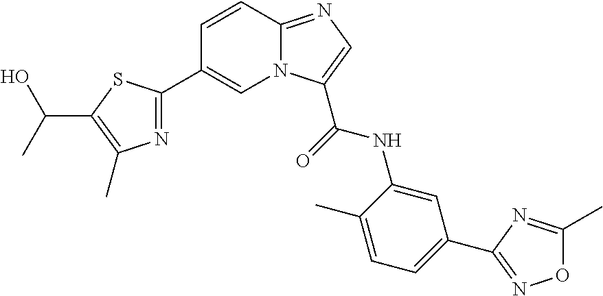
N12C(=NC=C1C(=O)NC1=CC(C3=NOC(C)=N3)=CC=C1C)C=CC(C1=NC(C)=C(C(C)O)S1)=C2
